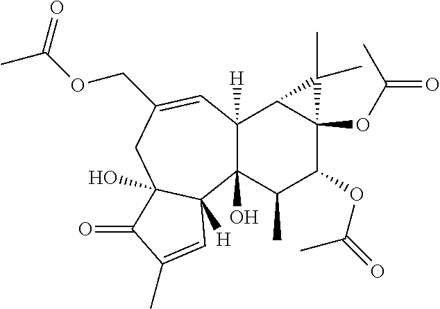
C12(O)C([H])(C=C(COC(=O)C)CC3(O)C1([H])C=C(C)C3=O)C1C(OC(C)=O)(C(OC(=O)C)C2C)C1(C)C
